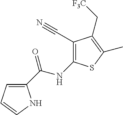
C1(C(NC2=C(C#N)C(C[F3C])=C(C)S2)=O)=CC=CN1
